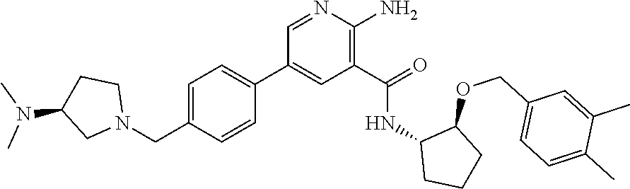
C1=NC(N)=C(C(=O)NC2CCCC2OCC2=CC=C(C)C(C)=C2)C=C1C1=CC=C(CN2CCC(N(C)C)C2)C=C1
